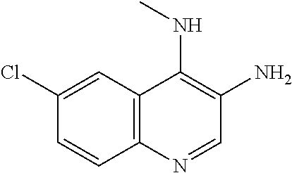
C12=C(C=C(Cl)C=C1)C(NC)=C(N)C=N2
